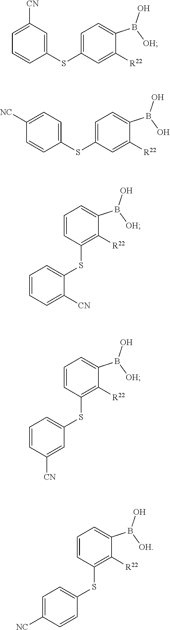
C1=C(B([OH])O)C([R22])=CC(SC2=CC([CN])=CC=C2)=C1.C1=C(B(O)O)C([R22])=CC(SC2=CC=C([NC])C=C2)=C1.C1=C(B([OH])O)C([R22])=C(SC2=CC=CC=C2[CN])C=C1.C1=C(B([OH])O)C([R22])=C(SC2=CC=CC([CN])=C2)C=C1.C1=C(B([OH])O)C([R22])=C(SC2=CC=C([NC])C=C2)C=C1
